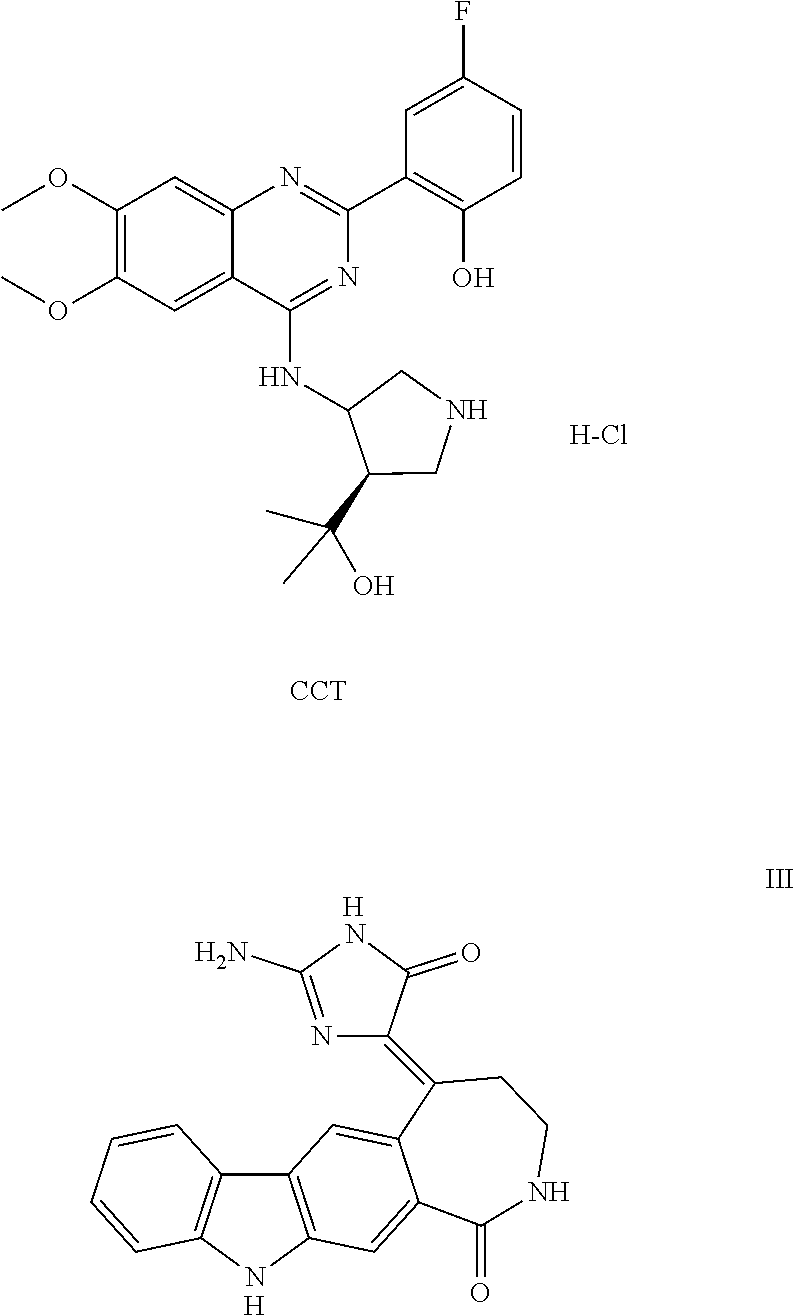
C12=C(NC3=C1C=CC=C3)C=C1C(=C2)C(=C2C(=O)NC(N)=N2)CCNC1=O.[H].[H].C1(OC)=C(OC)C=C2C(=C1)N=C(C1=C(O)C=CC(F)=C1)N=C2NC1C(C(C)(O)C)CNC1.[H-Cl].[CCT]
